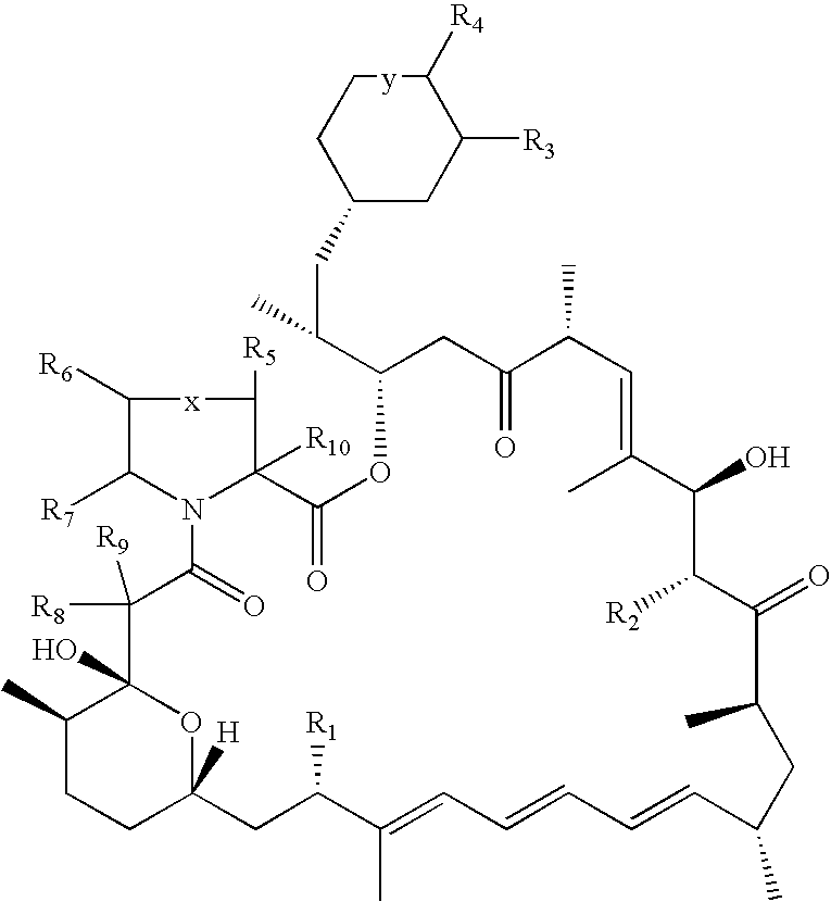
C1([R6])C([R7])N2C(=O)C([R9])([R8])C3(O)C(C)CCC([H])(O3)CC([R1])C(C)=CC=CC=CC(C)CC(C)C(=O)C([R2])C(O)C(C)=CC(C)C(=O)CC(C(CC3CC([R3])C([R4])[y]CC3)C)OC(=O)C2([R10])C([R5])[x]1
